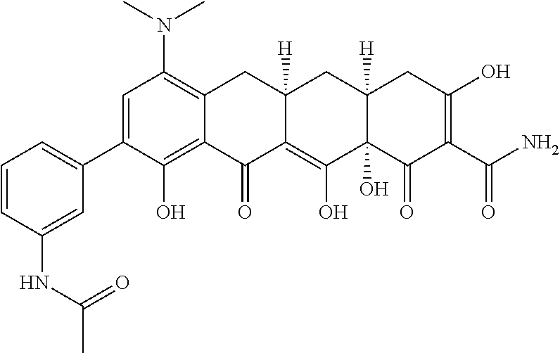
C1=C(C2=CC=CC(NC(C)=O)=C2)C(O)=C2C(=C1N(C)C)CC1([H])C(=C(O)C3(O)C([H])(C1)CC(O)=C(C(N)=O)C3=O)C2=O
